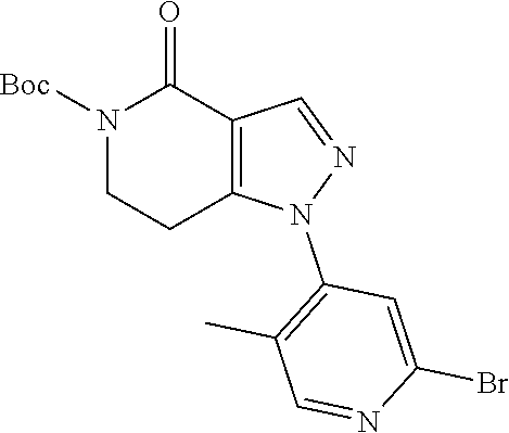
N1([Boc])C(=O)C2=C(CC1)N(C1=C(C)C=NC(Br)=C1)N=C2
